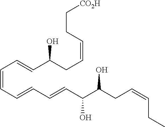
C(=CC=CC=CC(C(O)CC=CCC)O)C=CC(CC=CCC[CO2H])O
